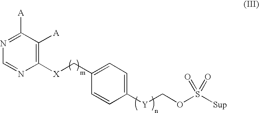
C1([A])=C([X]CC2=CC=C([Y]COS([Sup])(=O)=O)C=C2)N=CN=C1[A]
